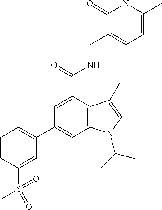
C1=C(C)NC(=O)C(CNC(C2=CC(C3=CC=CC(S(C)(=O)=O)=C3)=CC3=C2C(C)=CN3C(C)C)=O)=C1C
